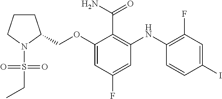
C(OC1=CC(F)=CC(NC2=C(F)C=C(I)C=C2)=C1C(N)=O)C1CCCN1S(CC)(=O)=O
